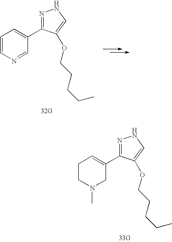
C1=CN=CC(C2=NNC=C2OCCCCC)=C1.C1CN(C)CC(C2=NNC=C2OCCCCC)=C1
